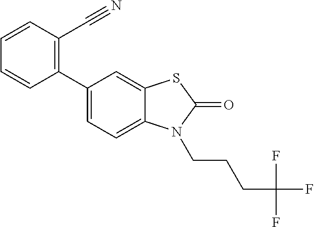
C1(C2=CC=C3C(=C2)SC(=O)N3CCCC(F)(F)F)=C(C#N)C=CC=C1
